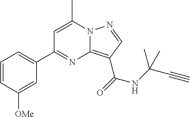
C1=CC([OMe])=CC(C2=NC3=C(C(=O)NC(C#C)(C)C)C=NN3C(C)=C2)=C1
